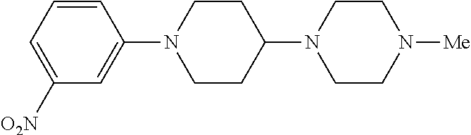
C1CN([Me])CCN1C1CCN(C2=CC([O2N])=CC=C2)CC1
